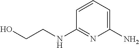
C1=CC=C(N)N=C1NCCO
